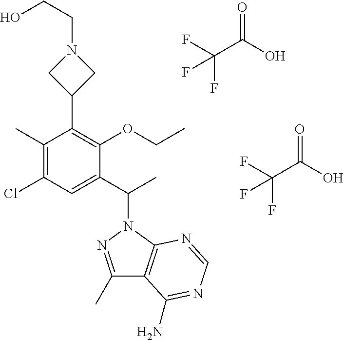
C1(C)=C(Cl)C=C(C(C)N2N=C(C)C3=C2N=CN=C3N)C(OCC)=C1C1CN(CCO)C1.O=C(O)C(F)(F)F.O=C(O)C(F)(F)F
